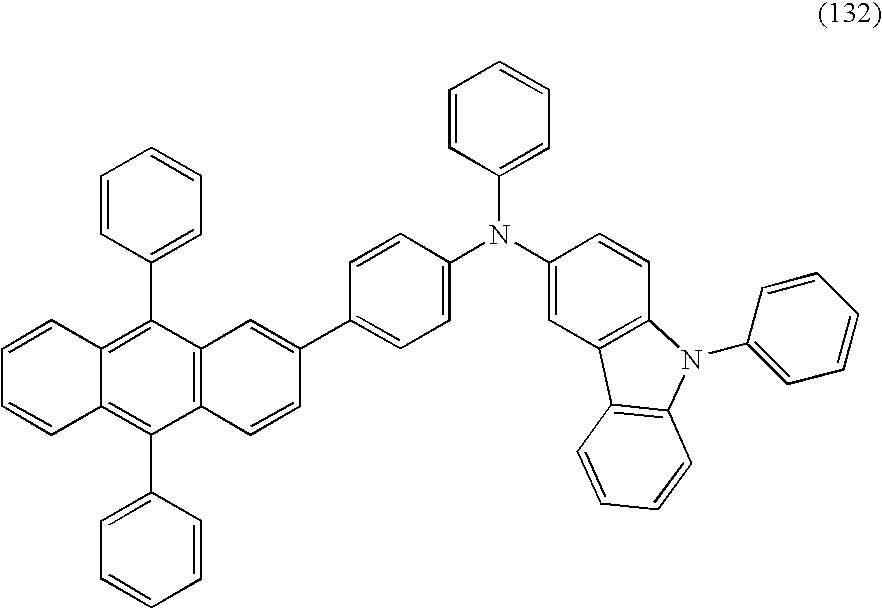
C1(N(C2=CC3=C(C=C2)N(C2=CC=CC=C2)C2=C3C=CC=C2)C2=CC=C(C3=CC4=C(C(C5=CC=CC=C5)=C5C(=C4C4=CC=CC=C4)C=CC=C5)C=C3)C=C2)=CC=CC=C1
